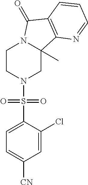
C1CN(S(C2=CC=C([CN])C=C2Cl)(=O)=O)CC2(C)N1C(=O)C1=C2N=CC=C1
